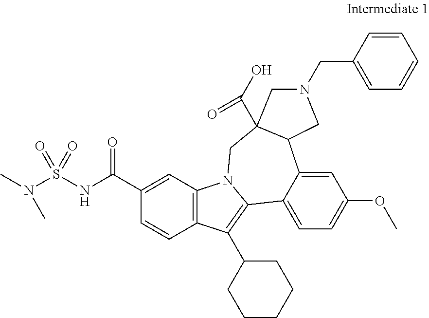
C1=CC(CN2CC3(C(O)=O)C(C2)C2=CC(OC)=CC=C2C2=C(C4CCCCC4)C4=C(C=C(C(NS(N(C)C)(=O)=O)=O)C=C4)N2C3)=CC=C1
